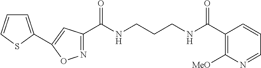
N1=C(C(NCCCNC(C2=C([MeO])N=CC=C2)=O)=O)C=C(C2=CC=CS2)O1
